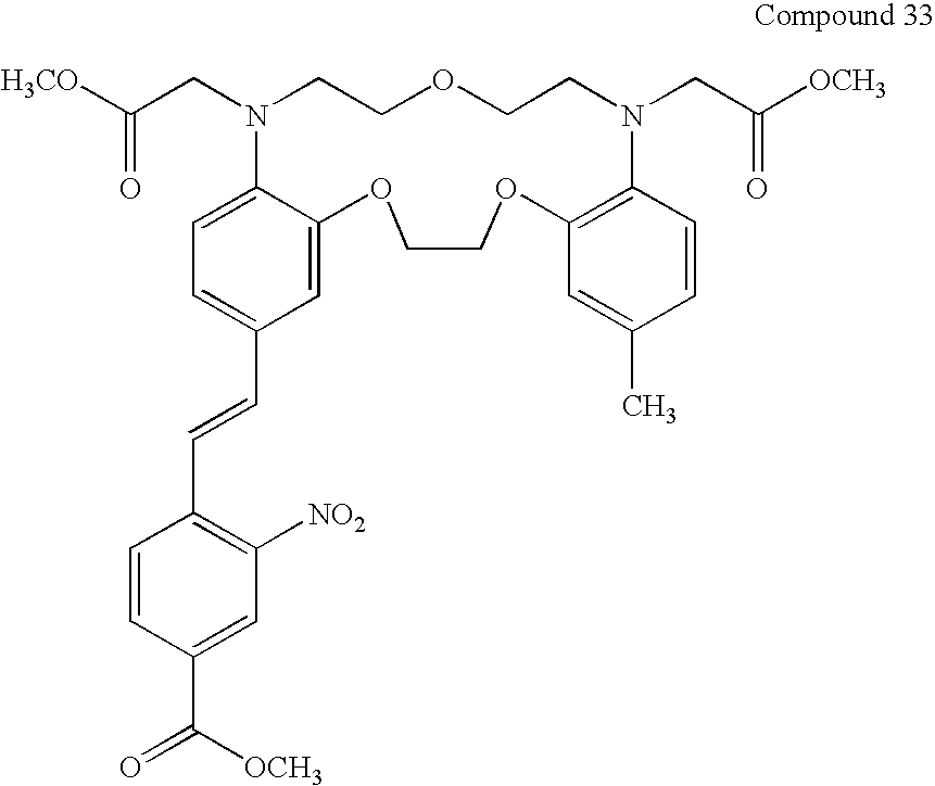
C(CN1CCOCCN(CC([OCH3])=O)C2=C(C=C(C)C=C2)OCCOC2=CC(C=CC3=C([NO2])C=C(C([OCH3])=O)C=C3)=CC=C12)([H3CO])=O
